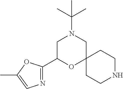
N1CCC2(CC1)CN(C(C)(C)C)CC(C1=NC=C(C)O1)O2
